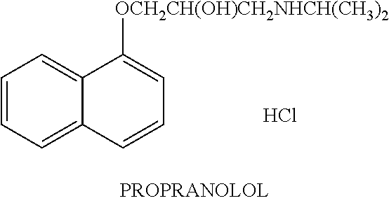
C1=CC=C2C(=C1)C([OCH2CH(OH)CH2NHCH(CH3)2])=CC=C2.Cl
